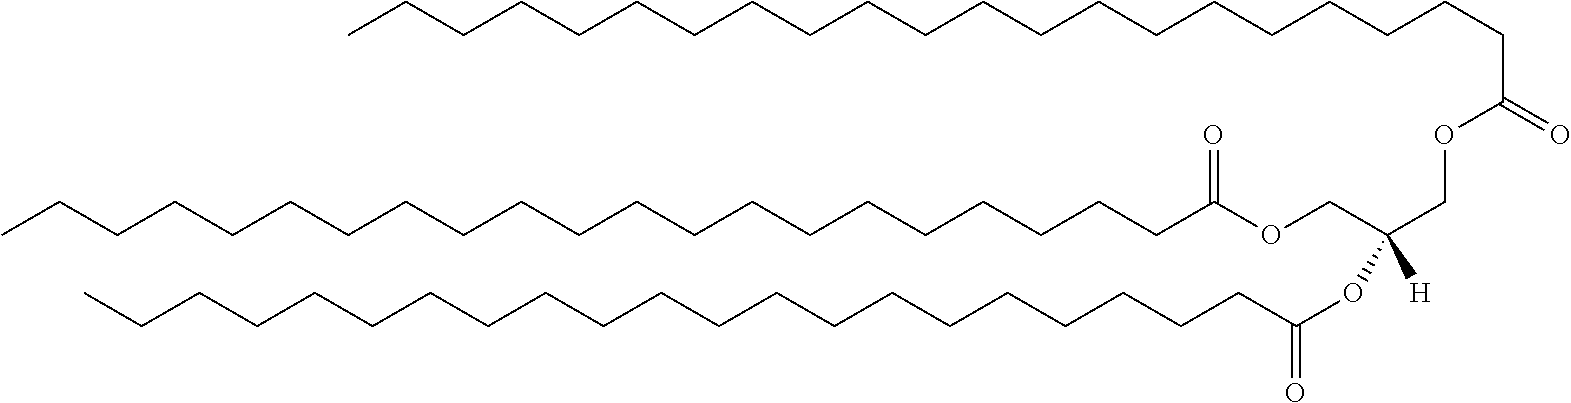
C(CCCCCCCCCCCCCCC(OCC(COC(CCCCCCCCCCCCCCCCCCCCC)=O)([H])OC(=O)CCCCCCCCCCCCCCCCCCCCC)=O)CCCCCC
